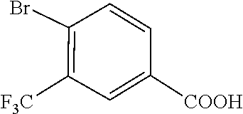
C1([F3C])=C(Br)C=CC([COOH])=C1
